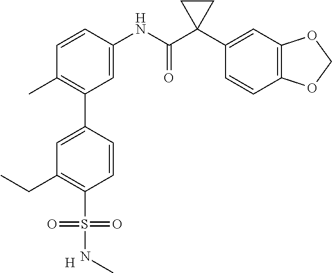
C1=C(NC(C2(C3=CC4=C(C=C3)OCO4)CC2)=O)C=CC(C)=C1C1=CC(CC)=C(S(=O)(=O)NC)C=C1.[H]
